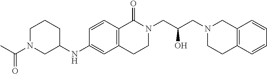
N(C1CN(C(C)=O)CCC1)C1=CC2=C(C=C1)C(=O)N(CC(CN1CCC3=C(C1)C=CC=C3)O)CC2
